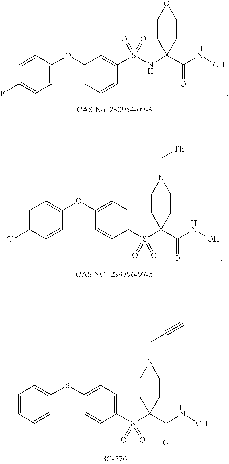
C1=CC(OC2=CC=CC(S(NC3(C(NO)=O)CCOCC3)(=O)=O)=C2)=CC=C1F.C1=C(Cl)C=CC(OC2=CC=C(S(C3(C(NO)=O)CCN(C[Ph])CC3)(=O)=O)C=C2)=C1.C1=CC=CC(SC2=CC=C(S(C3(C(NO)=O)CCN(CC#C)CC3)(=O)=O)C=C2)=C1
